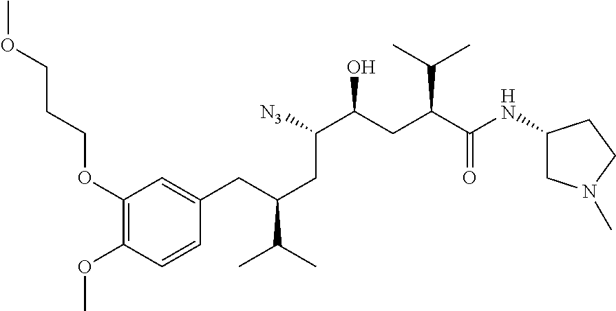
C1(OCCCOC)=C(OC)C=CC(CC(CC([N3])C(CC(C(NC2CN(C)CC2)=O)C(C)C)O)C(C)C)=C1
